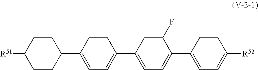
C1=CC(C2CCC([R51])CC2)=CC=C1C1=CC=C(C2=CC=C([R52])C=C2)C(F)=C1
